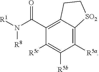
C1([R5a])=C2C(=C(C(N([R1])[R8])=O)C([R5c])=C1[R5b])CC[SO2]2
